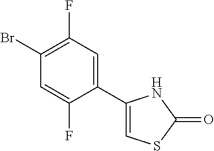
C1(C2=CC(F)=C(Br)C=C2F)=CSC(=O)N1
